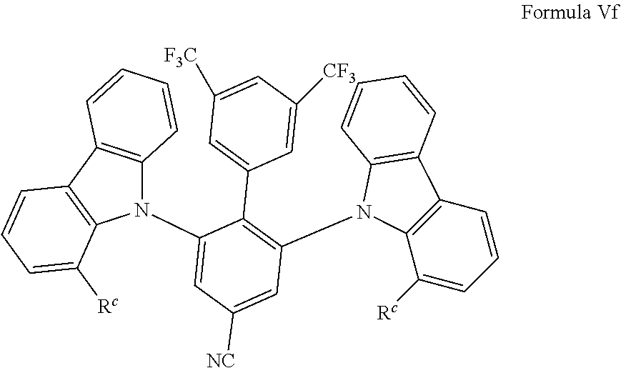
N1(C2=CC([NC])=CC(N3C4=C(C=CC=C4[Rc])C4=C3C=CC=C4)=C2C2=CC([F3C])=CC([CF3])=C2)C2=C(C3=C1C([Rc])=CC=C3)C=CC=C2
